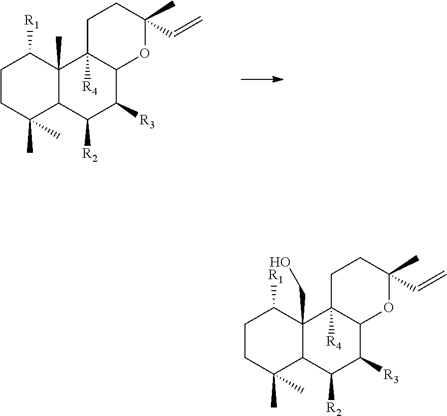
C1CC(C)(C)C2C(C)(C1[R1])C1([R4])C(C([R3])C2[R2])OC(C)(C=C)CC1.C1CC(C)(C)C2C(CO)(C1[R1])C1([R4])C(C([R3])C2[R2])OC(C)(C=C)CC1
